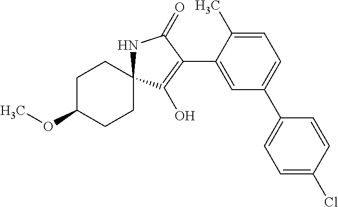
C1C(OC)CCC2(C1)NC(=O)C(C1=CC(C3=CC=C(Cl)C=C3)=CC=C1C)=C2O
